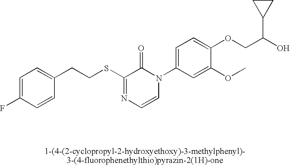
S(C1=NC=CN(C2=CC=C(OCC(O)C3CC3)C(OC)=C2)C1=O)CCC1=CC=C(F)C=C1
